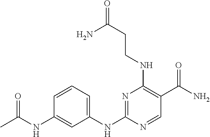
CC(NC1=CC(NC2=NC(NCCC(N)=O)=C(C(N)=O)C=N2)=CC=C1)=O
